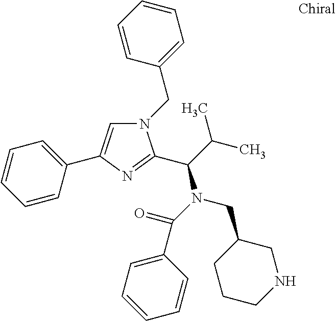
N1(CC2=CC=CC=C2)C=C(C2=CC=CC=C2)N=C1C(C(C)C)N(C(C1=CC=CC=C1)=O)CC1CCCNC1
